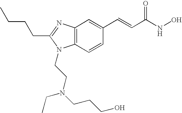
C12=C(C=CC(C=CC(=O)NO)=C1)N(CCN(CC)CCCO)C(CCCC)=N2
